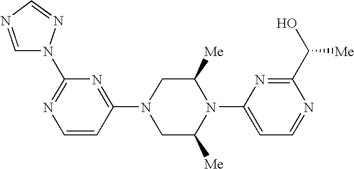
C1(N2CC([Me])N(C3=CC=NC(C(O)[Me])=N3)C([Me])C2)=NC(N2C=NC=N2)=NC=C1
